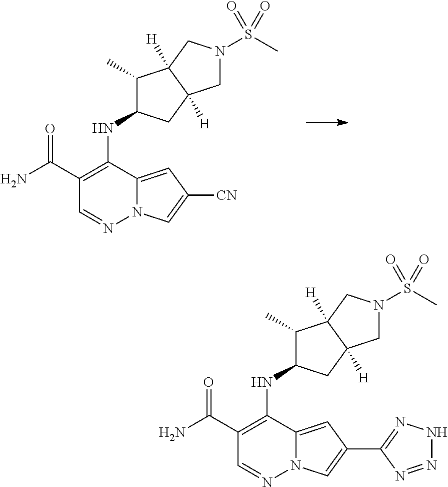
C1(C)C(NC2=C(C(N)=O)C=NN3C2=CC([CN])=C3)CC2([H])C1([H])CN(S(C)(=O)=O)C2.C1(C)C(NC2=C(C(N)=O)C=NN3C2=CC(C2=NNN=N2)=C3)CC2([H])C1([H])CN(S(C)(=O)=O)C2
